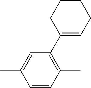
C1=CC(C)=C(C2=CCCCC2)C=C1C
